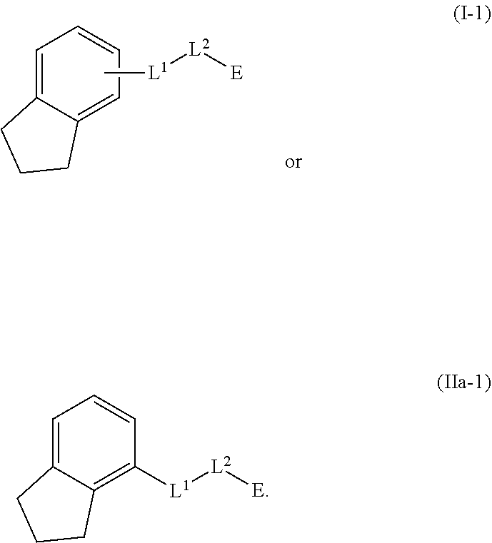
C1=C2C(=C([L1][L2][E])C=C1)CCC2.C1=C2C(=CC=C1)CCC2.C[L1][L2][E]
